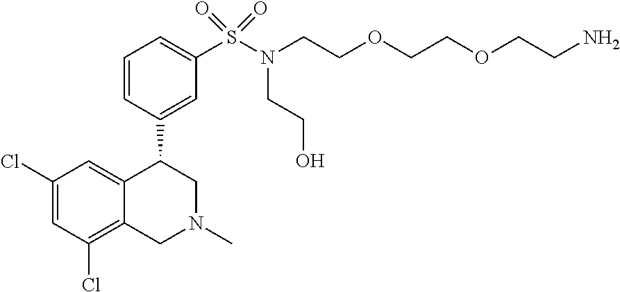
C1(Cl)=CC(Cl)=C2C(=C1)C(C1=CC(S(N(CCOCCOCCN)CCO)(=O)=O)=CC=C1)CN(C)C2
